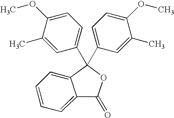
C12=CC=CC=C1C(C1=CC=C(OC)C(C)=C1)(C1=CC=C(OC)C(C)=C1)OC2=O
